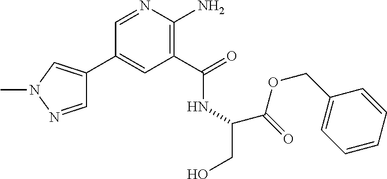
C1(C2=CN(C)N=C2)=CC(C(=O)NC(CO)C(=O)OCC2=CC=CC=C2)=C(N)N=C1
